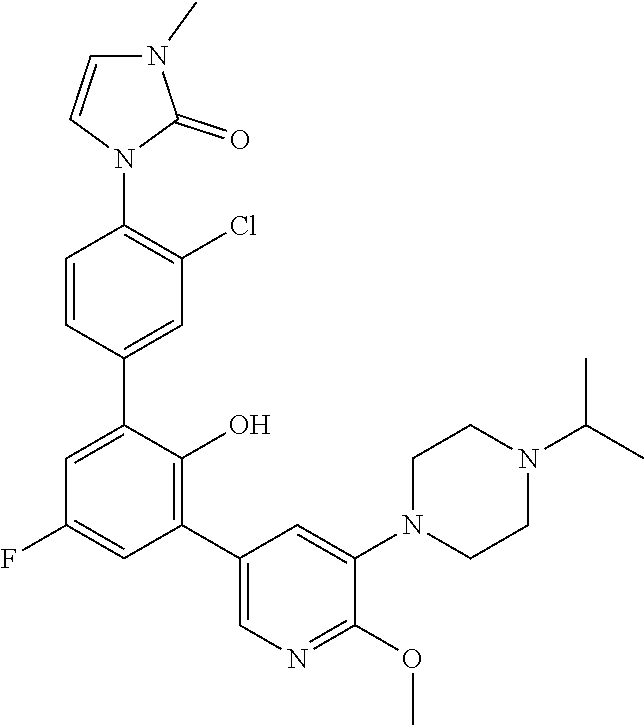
C1=C(C2=CC(Cl)=C(N3C(=O)N(C)C=C3)C=C2)C(O)=C(C2=CN=C(OC)C(N3CCN(C(C)C)CC3)=C2)C=C1F
